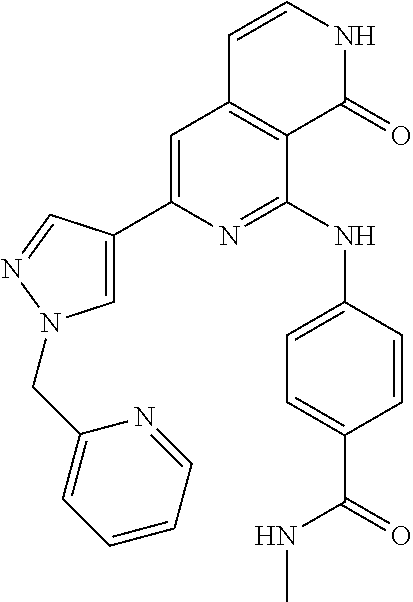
C1=C(C2=CN(CC3=CC=CC=N3)N=C2)N=C(NC2=CC=C(C(NC)=O)C=C2)C2=C1C=CNC2=O
